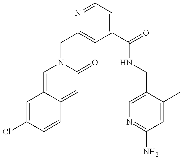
C1=C(Cl)C=CC2=CC(=O)N(CC3=CC(C(=O)NCC4=CN=C(N)C=C4C)=CC=N3)C=C12
